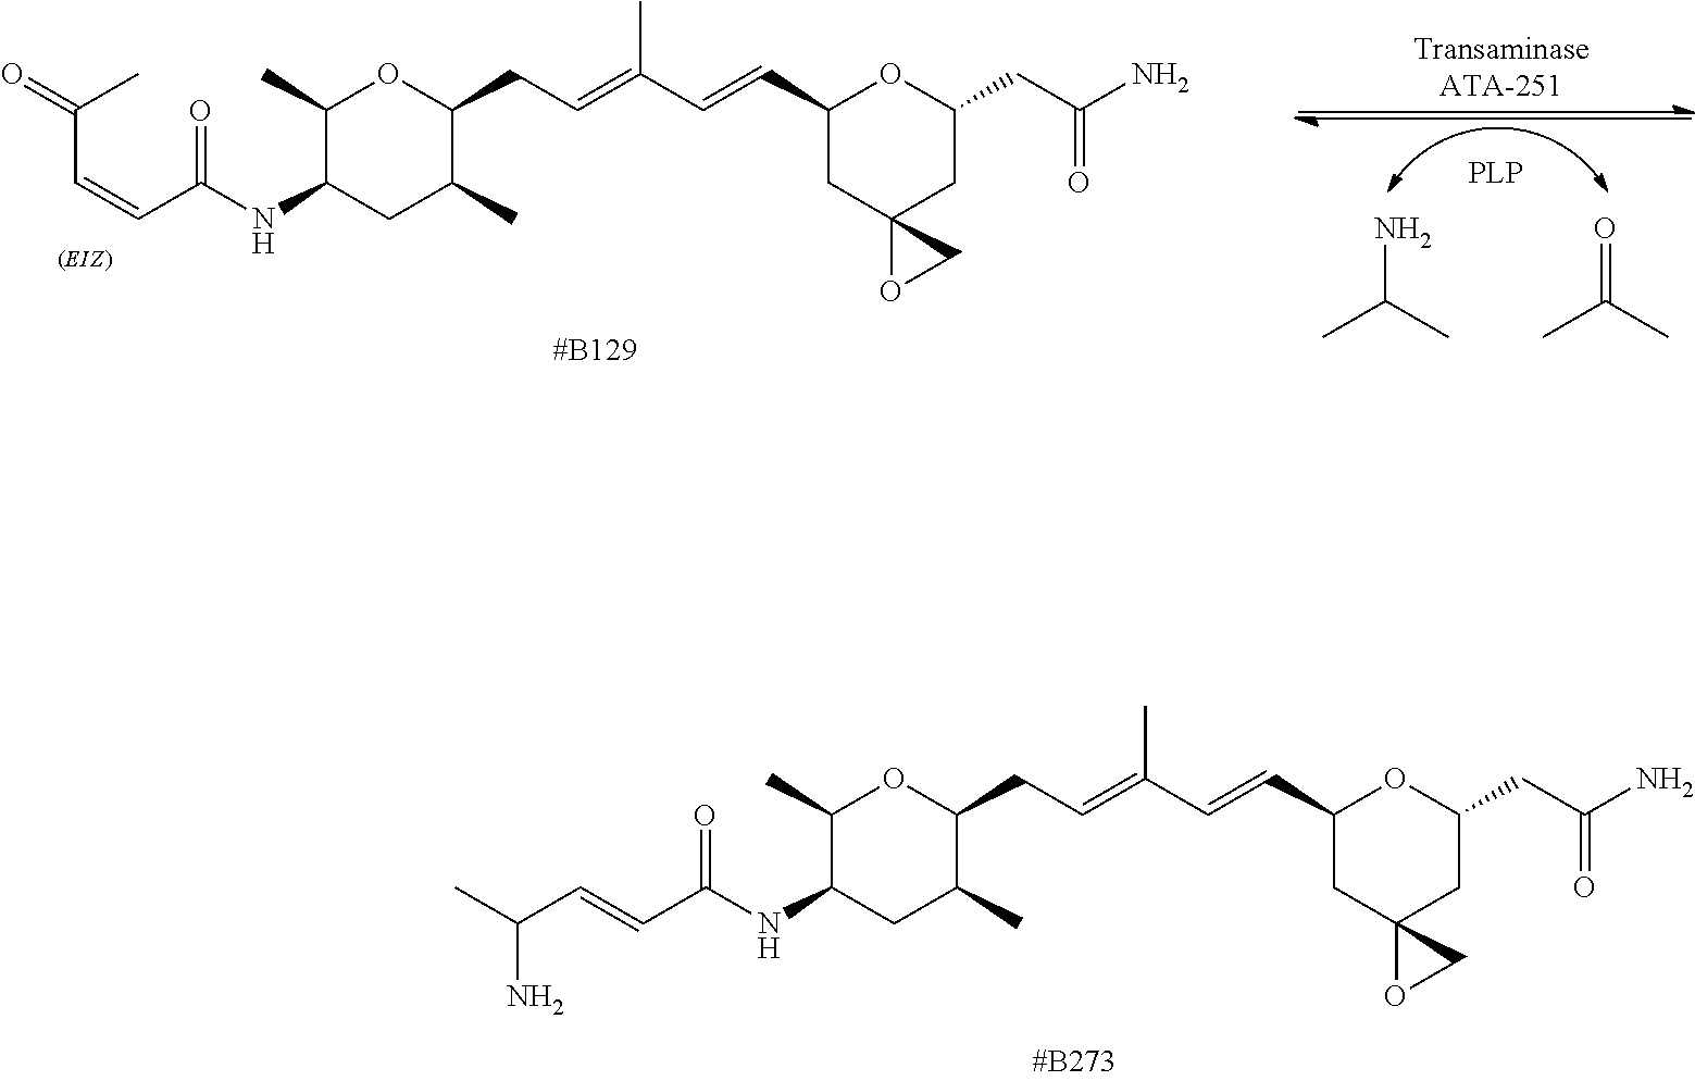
NC(C)C.O=C(C)C.C1(C)C(NC(C=CC(C)=O)=O)CC(C)C(CC=C(C=CC2CC3(CC(CC(N)=O)O2)OC3)C)O1.C1(C)C(NC(C=CC(C)N)=O)CC(C)C(CC=C(C=CC2CC3(CC(CC(N)=O)O2)OC3)C)O1
